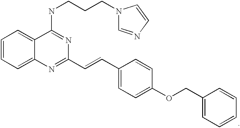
C1=CC=C2C(=C1)C(NCCCN1C=NC=C1)=NC(C=CC1=CC=C(OCC3=CC=CC=C3)C=C1)=N2
